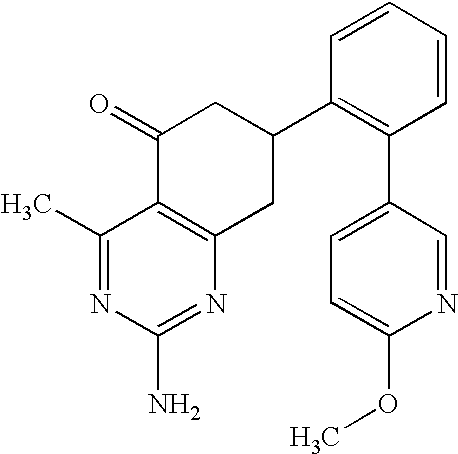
C1(C)=NC(N)=NC2=C1C(=O)CC(C1=C(C3=CC=C(OC)N=C3)C=CC=C1)C2
